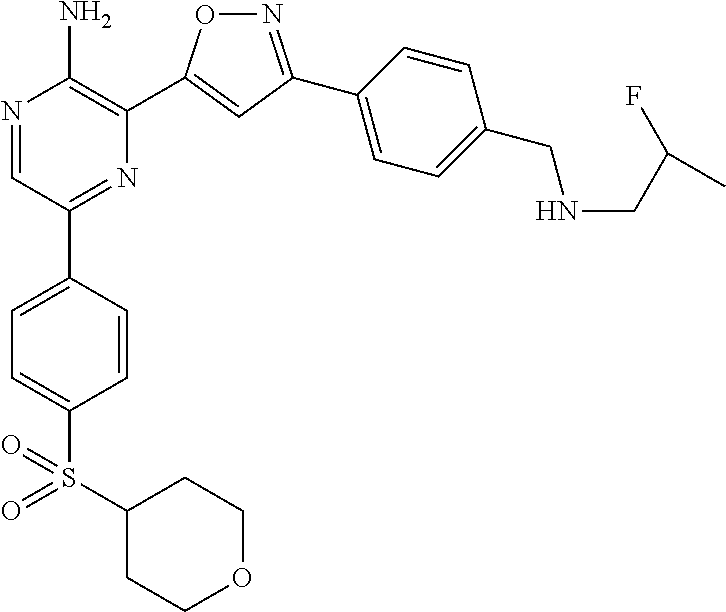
N1=C(C2=CC=C(CNCC(C)F)C=C2)C=C(C2=C(N)N=CC(C3=CC=C(S(=O)(=O)C4CCOCC4)C=C3)=N2)O1
